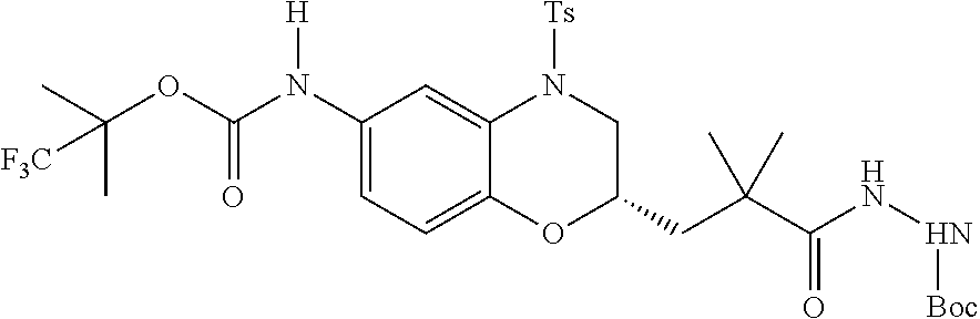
C1=C(N(C(OC(C)(C)[F3C])=O)[H])C=C2C(=C1)OC(CC(C(=O)NN[Boc])(C)C)CN2[Ts]
